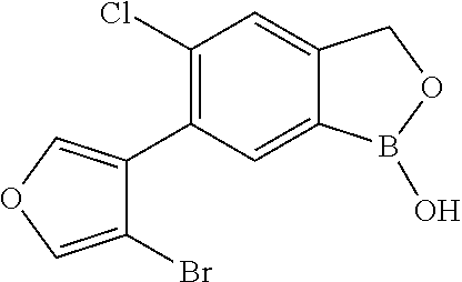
C12=CC(Cl)=C(C3=COC=C3Br)C=C1B(O)OC2
